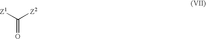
[Z1]C([Z2])=O
